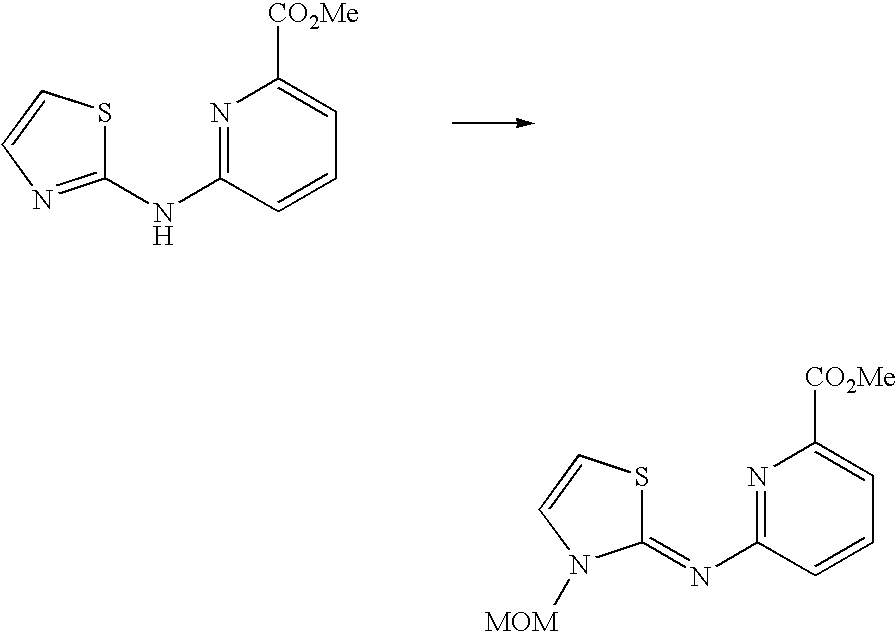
N1=C(NC2=NC=CS2)C=CC=C1[CO2Me].N1=C(N=C2SC=CN2[MOM])C=CC=C1[CO2Me]
